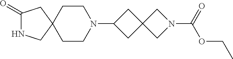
C1(=O)NCC2(C1)CCN(C1CC3(C1)CN(C(=O)OCC)C3)CC2
